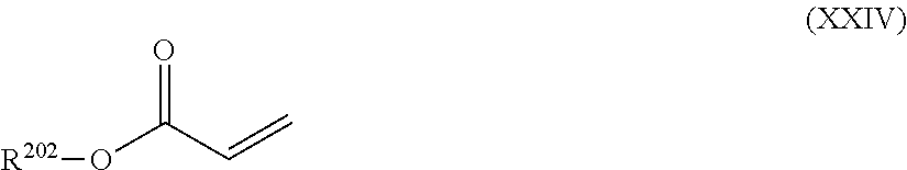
C(O[R202])(C=C)=O
